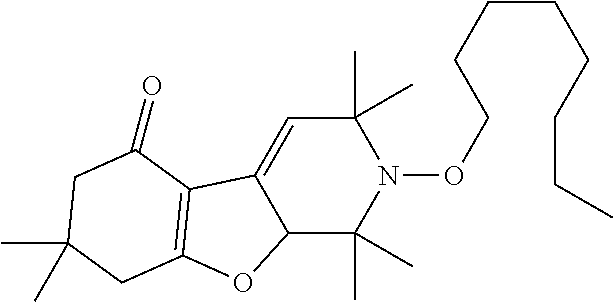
C1(C)(C)C=C2C(C(C)(C)N1OCCCCCCCC)OC1=C2C(=O)CC(C)(C)C1
